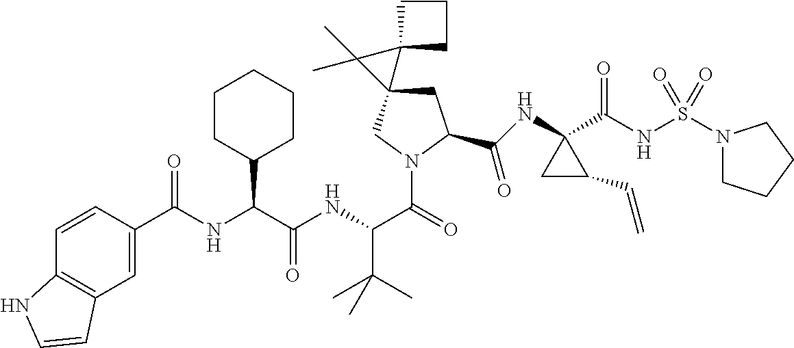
C(=O)(NC(C(NC(C(=O)N1CC2(CC1C(NC1(C(NS(N3CCCC3)(=O)=O)=O)CC1C=C)=O)C1(C2(C)C)CCC1)C(C)(C)C)=O)C1CCCCC1)C1=CC2=C(C=C1)NC=C2
